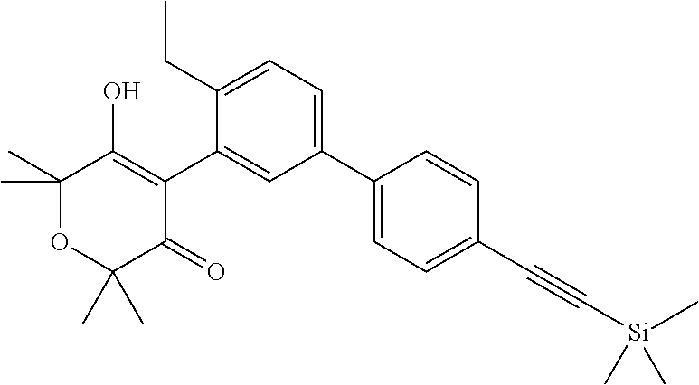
C1(C2=CC=C(C#C[Si](C)(C)C)C=C2)=CC=C(CC)C(C2=C(O)C(C)(C)OC(C)(C)C2=O)=C1
